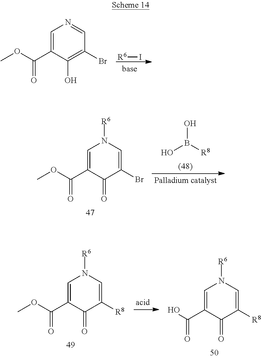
COC(C1=CN=CC(Br)=C1O)=O.[R6]I.OB(O)[R8].COC(C1=CN([R6])C=C(Br)C1=O)=O.OC(C1=CN([R6])C=C([R8])C1=O)=O.COC(C1=CN([R6])C=C([R8])C1=O)=O
